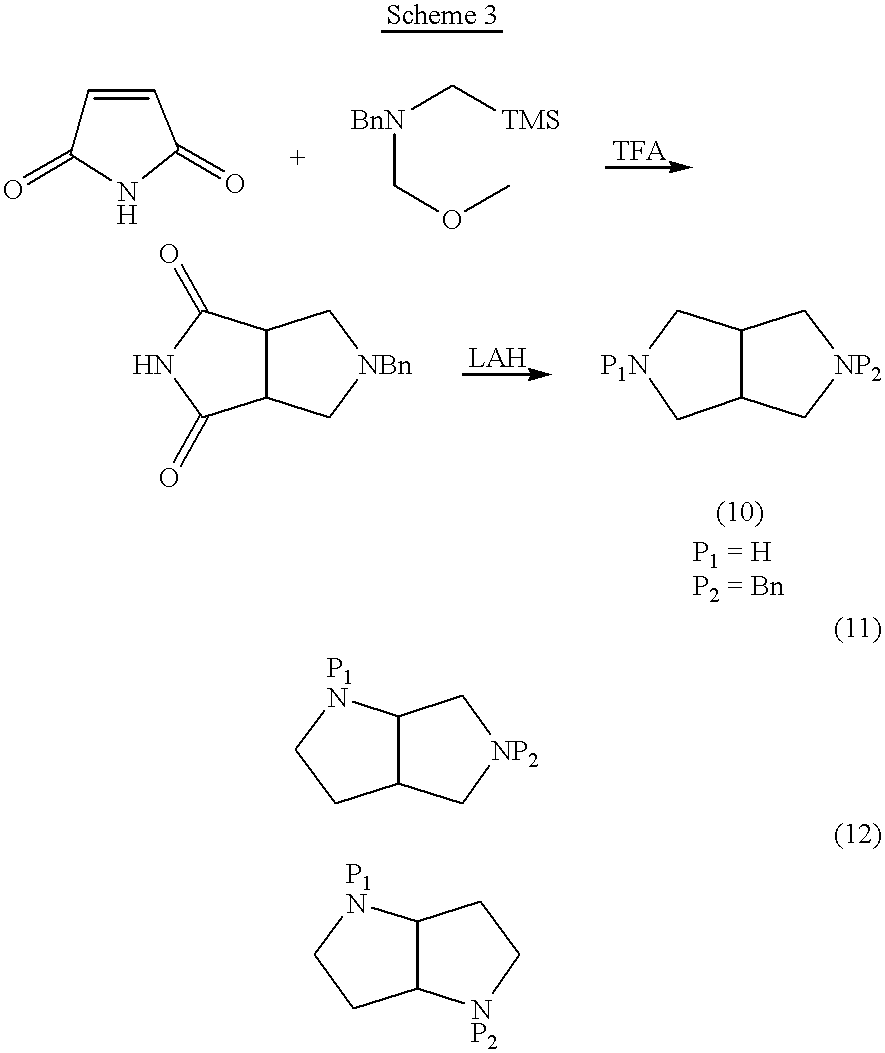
C1=CC(=O)NC1=O.[BnN](COC)C[TMS].C12C(C[NBn]C1)C(=O)NC2=O.C12C(C[NP2]C1)C[P1N]C2.C12C(C[NP2]C1)CC[P1N]2.C12C([NP2]CC1)CC[P1N]2
